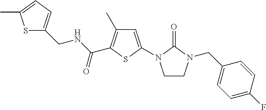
S1C(CNC(C2=C(C)C=C(N3CCN(CC4=CC=C(F)C=C4)C3=O)S2)=O)=CC=C1C
